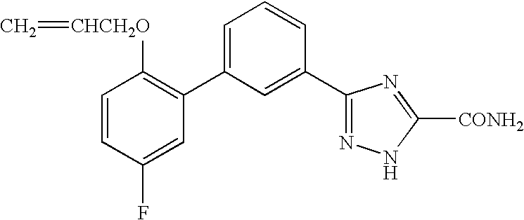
C1=CC(F)=CC(C2=CC=CC(C3=NNC([CONH2])=N3)=C2)=C1[CHCH2O]=C
